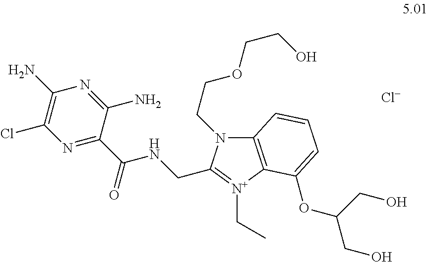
C12=C([N+](CC)=C(CNC(C3=NC(Cl)=C(N)N=C3N)=O)N1CCOCCO)C(OC(CO)CO)=CC=C2.[Cl-]
